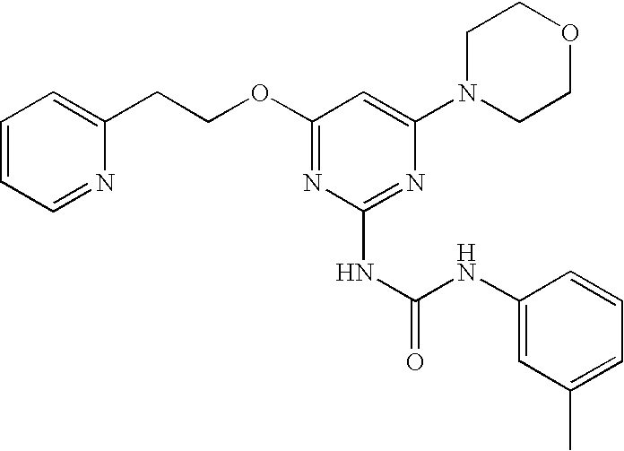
C1=CC=NC(CCOC2=NC(NC(NC3=CC(C)=CC=C3)=O)=NC(N3CCOCC3)=C2)=C1
